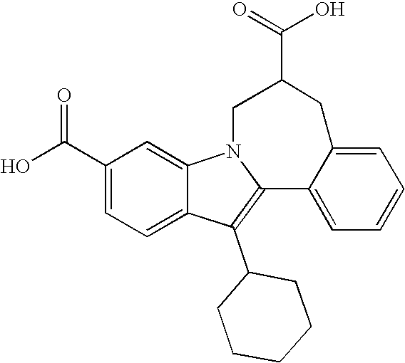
C1(C(O)=O)=CC=C2C(=C1)N1C(=C2C2CCCCC2)C2=CC=CC=C2CC(C(=O)O)C1
